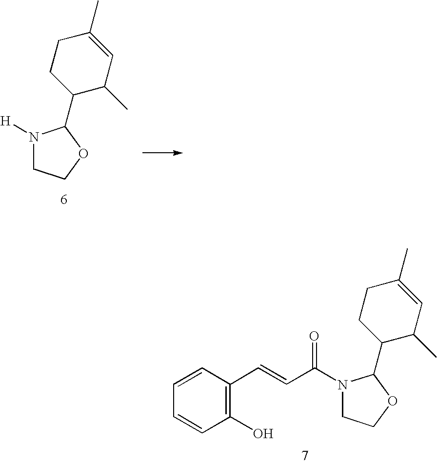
N1([H])CCOC1C1C(C)C=C(C)CC1.N1(C(C=CC2=C(O)C=CC=C2)=O)CCOC1C1C(C)C=C(C)CC1
